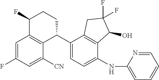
C1=C(F)C=C([CN])C2=C1C(F)CCC2C1=CC=C(NC2=CC=CC=N2)C2=C1CC(F)(F)C2O
